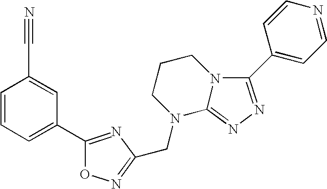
C1=CC=C(C2=NC(CN3CCCN4C(C5=CC=NC=C5)=NN=C34)=NO2)C=C1C#N
